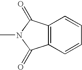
CN1C(=O)C2=C(C1=O)C=CC=C2
